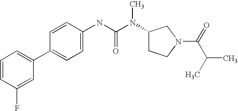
C1=CC(F)=CC(C2=CC=C(NC(N(C3CCN(C(=O)C(C)C)C3)C)=O)C=C2)=C1
